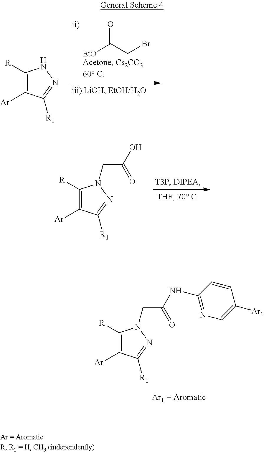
C1([R])=C([Ar])C([R1])=NN1.[EtO]C(=O)CBr.C1([R])=C([Ar])C([R1])=NN1CC(=O)O.C1([R])=C([Ar])C([R1])=NN1CC(=O)NC1=NC=C([Ar1])C=C1
